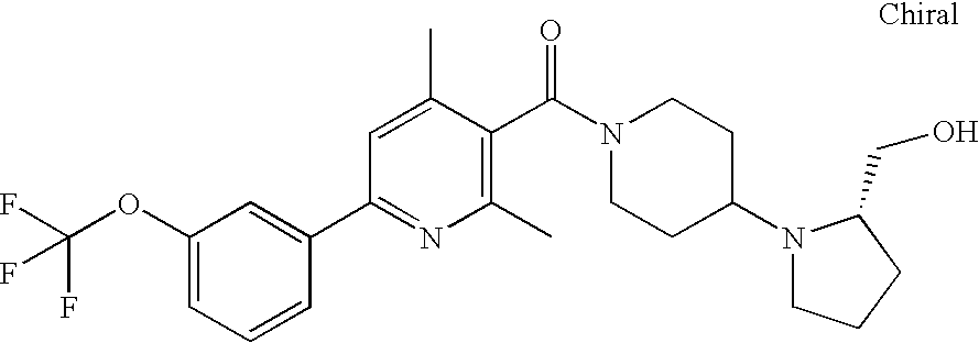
C1(OC(F)(F)F)=CC=CC(C2=NC(C)=C(C(N3CCC(N4CCCC4CO)CC3)=O)C(C)=C2)=C1
